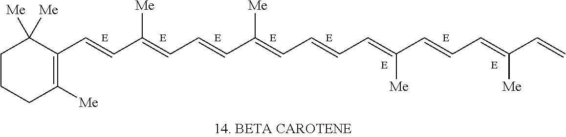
C1CCC([Me])=C(C=CC(=CC=CC(=CC=CC=C(C=CC=C(C=C)[Me])[Me])[Me])[Me])C1([Me])[Me]
